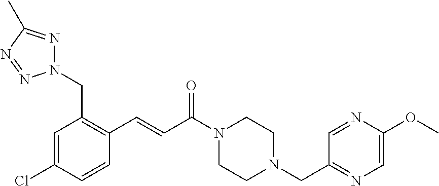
C1=C(Cl)C=CC(C=CC(N2CCN(CC3=NC=C(OC)N=C3)CC2)=O)=C1CN1N=C(C)N=N1
